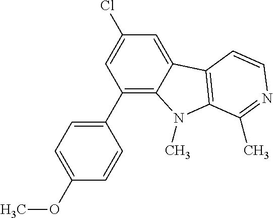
C1(C2=CC=C(OC)C=C2)=C2C(=CC(Cl)=C1)C1=C(N2C)C(C)=NC=C1
